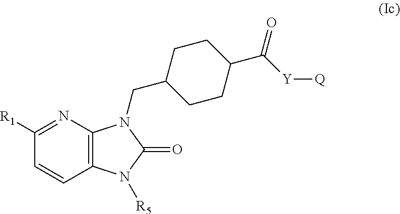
C1([R1])=NC2=C(C=C1)N([R5])C(=O)N2CC1CCC(C([Y][Q])=O)CC1
